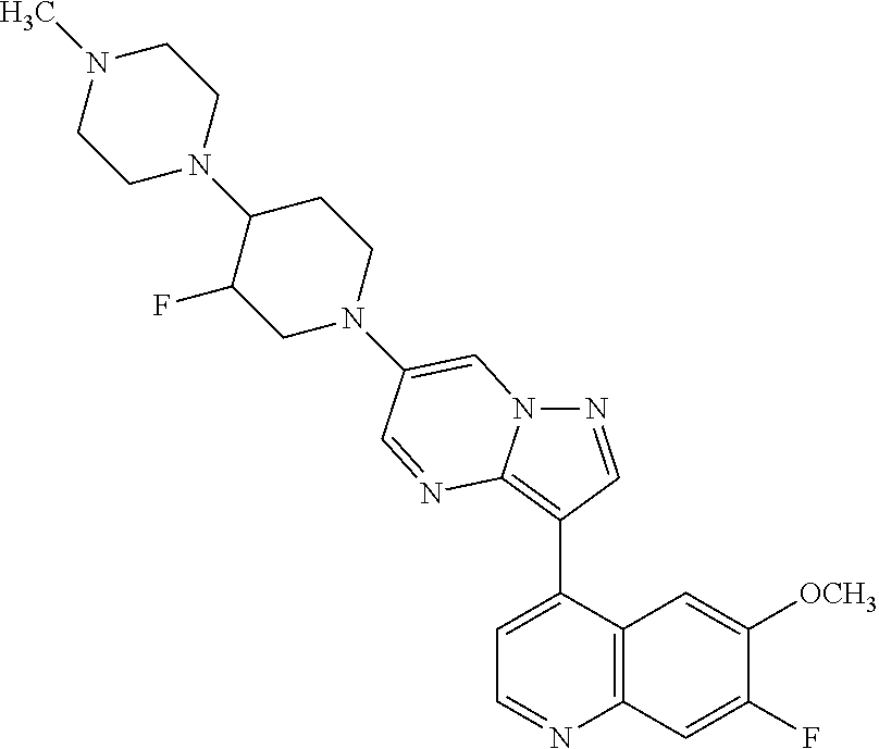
N1=CC(C2=CC=NC3=C2C=C([OCH3])C(F)=C3)=C2N1C=C(N1CCC(N3CCN(C)CC3)C(F)C1)C=N2
